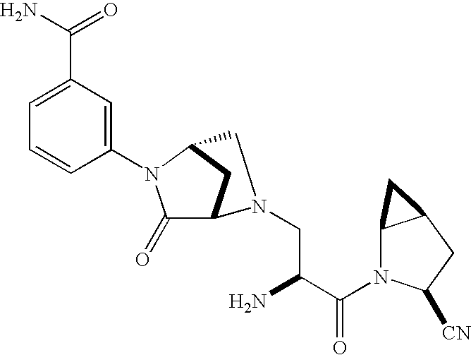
C1(=O)C2CC(N1C1=CC(C(N)=O)=CC=C1)CN2CC(C(N1C2C(CC1[CN])C2)=O)N
